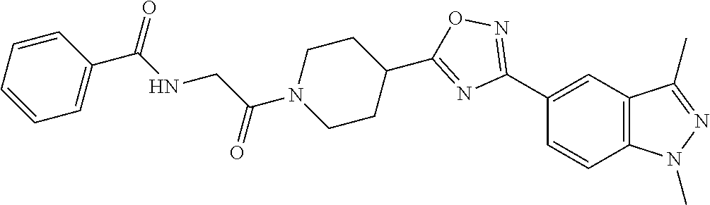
C1(C2=NOC(C3CCN(C(CNC(C4=CC=CC=C4)=O)=O)CC3)=N2)=CC2=C(C=C1)N(C)N=C2C
